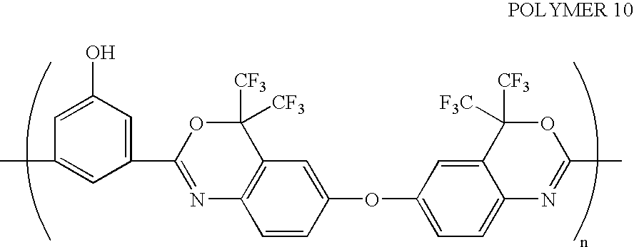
C1(O)=CC(C)=CC(C2=NC3=C(C([CF3])([CF3])O2)C=C(OC2=CC=C4C(=C2)C([CF3])([F3C])OC(C)=N4)C=C3)=C1
